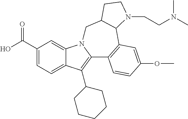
OC(C1=CC=C2C(=C1)N1C(=C2C2CCCCC2)C2=C(C3C(C1)CCN3CCN(C)C)C=C(OC)C=C2)=O
